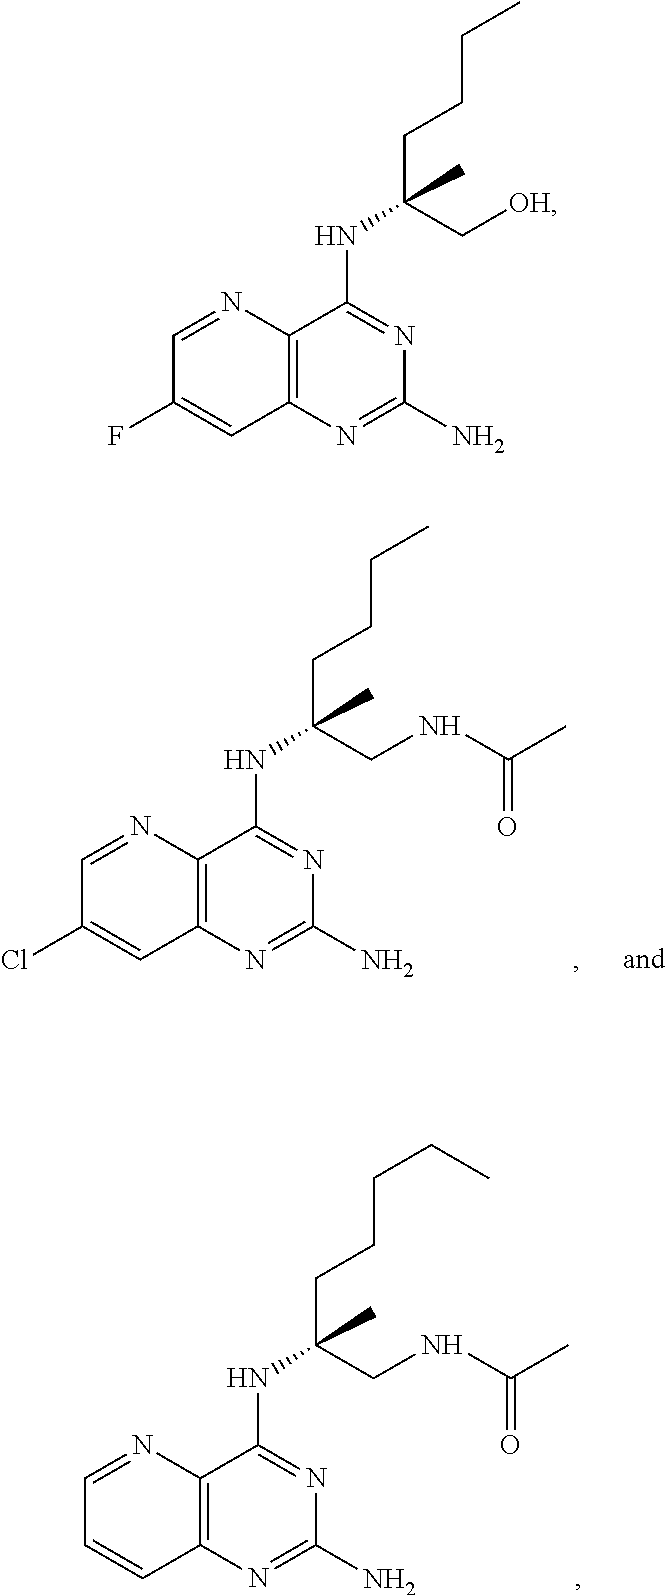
C12=C(N=C(N)N=C1NC(CCCC)(CNC(C)=O)C)C=C(Cl)C=N2.C12=C(N=C(N)N=C1NC(CCCCC)(CNC(C)=O)C)C=CC=N2.C12=C(N=C(N)N=C1NC(CCCC)(C[OH])C)C=C(F)C=N2
